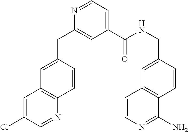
O=C(C1=CC=NC(CC2=CC3=C(C=C2)N=CC(Cl)=C3)=C1)NCC1=CC2=C(C=C1)C(N)=NC=C2
